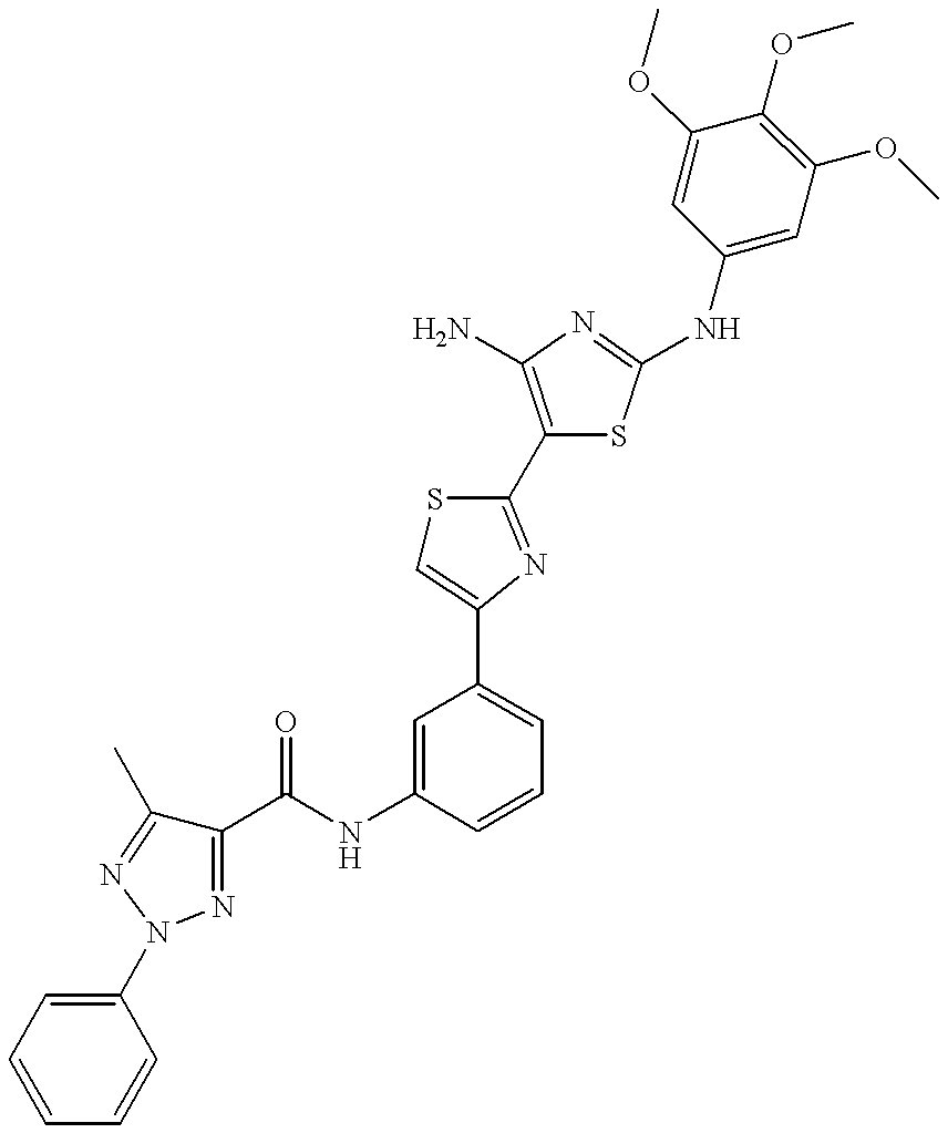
C1(C(NC2=CC(C3=CSC(C4=C(N)N=C(NC5=CC(OC)=C(OC)C(OC)=C5)S4)=N3)=CC=C2)=O)=NN(C2=CC=CC=C2)N=C1C
